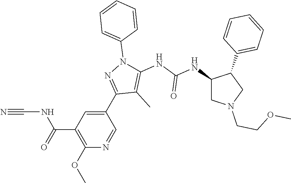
C1(C2=NN(C3=CC=CC=C3)C(NC(NC3CN(CCOC)CC3C3=CC=CC=C3)=O)=C2C)=CC(C(=O)NC#N)=C(OC)N=C1
